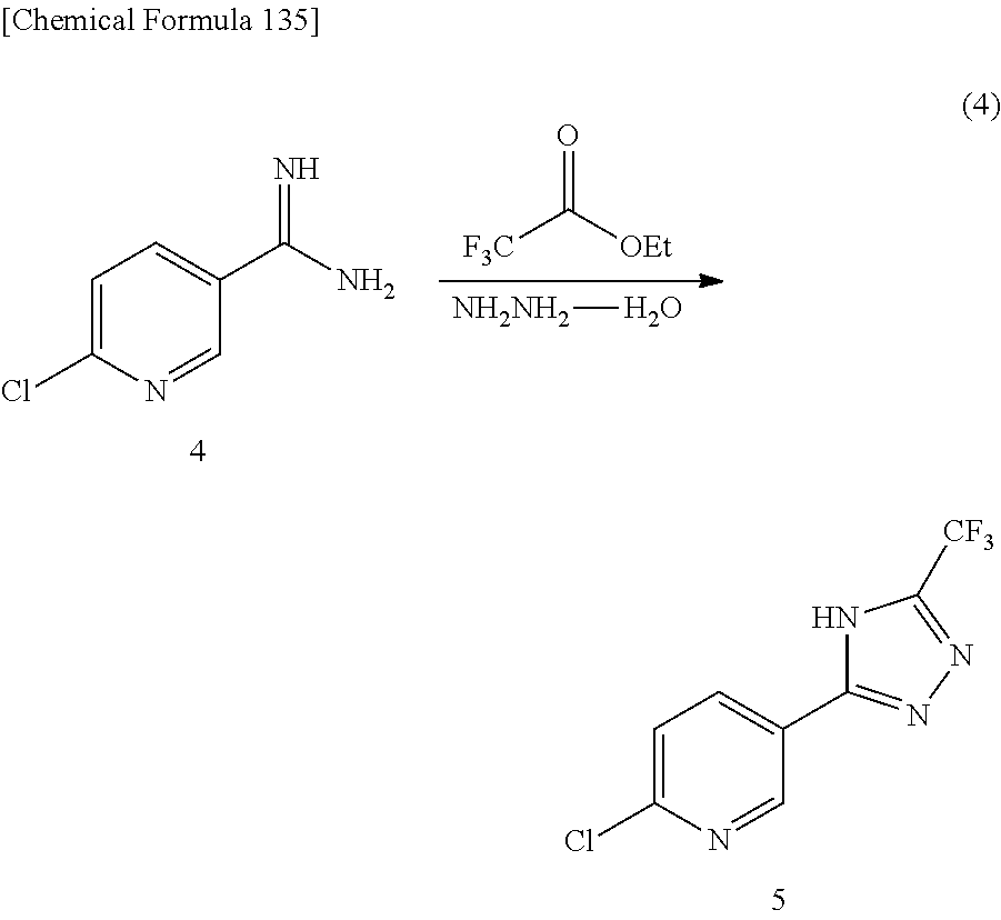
C1=C(Cl)N=CC(C2=NN=C([CF3])N2)=C1.[F3C]C([OEt])=O.[NH2NH2]O.C1=C(Cl)N=CC(C(N)=N)=C1
